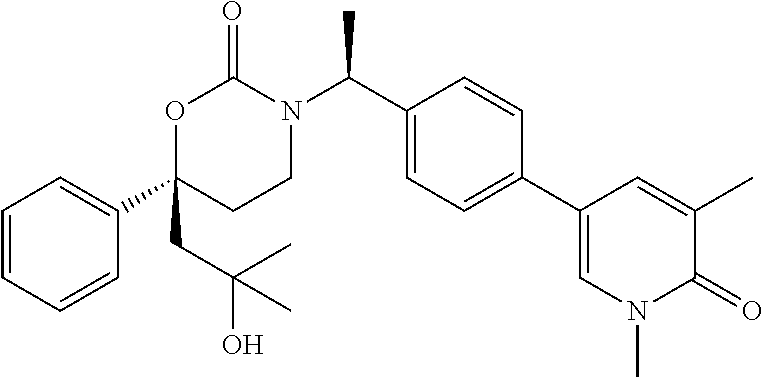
C1=CC=CC(C2(CC(O)(C)C)CCN(C(C3=CC=C(C4=CN(C)C(=O)C(C)=C4)C=C3)C)C(=O)O2)=C1
